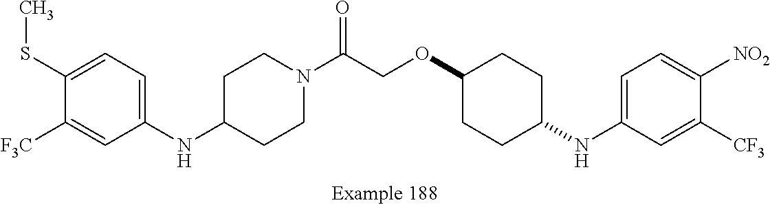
N(C1=CC=C(SC)C([F3C])=C1)C1CCN(C(COC2CCC(NC3=CC=C([NO2])C([CF3])=C3)CC2)=O)CC1
